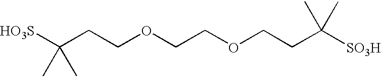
[HO3S]C(CCOCCOCCC([SO3H])(C)C)(C)C
